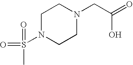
C1N(S(C)(=O)=O)CCN(CC(=O)O)C1
